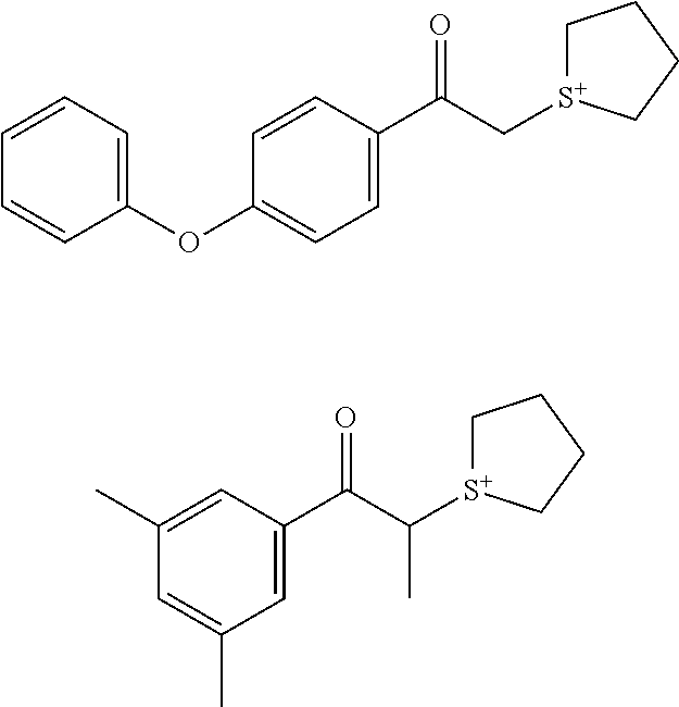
C1(OC2=CC=CC=C2)=CC=C(C(C[S+]2CCCC2)=O)C=C1.C1=C(C)C=C(C(C([S+]2CCCC2)C)=O)C=C1C
